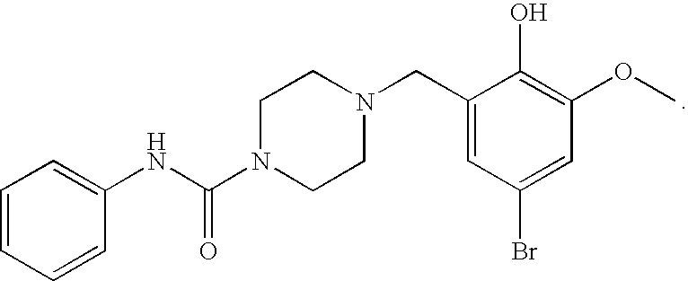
C1=CC=CC(NC(N2CCN(CC3=CC(Br)=CC(OC)=C3O)CC2)=O)=C1
